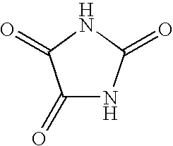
C1(=O)NC(=O)NC1=O
